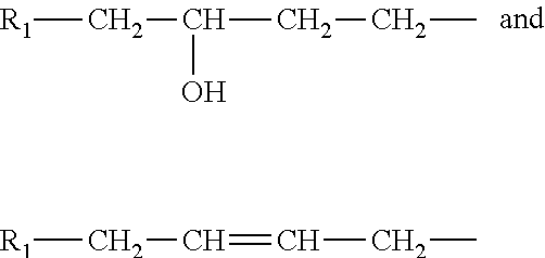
[R1]CC(O)CCC.[R1]CC=CCC
